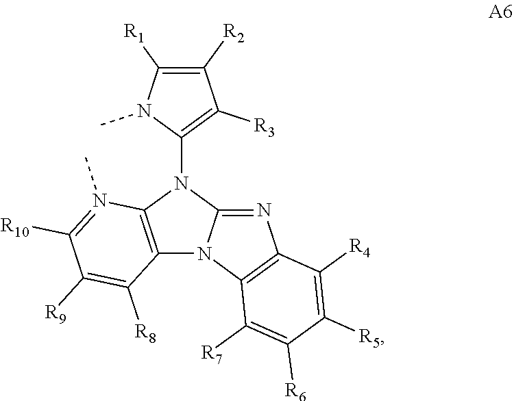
C12=C(N(C3=C([R3])C([R2])=C([R1])N3C)C3=NC4=C(N13)C([R7])=C([R6])C([R5])=C4[R4])N(C)=C([R10])C([R9])=C2[R8]
